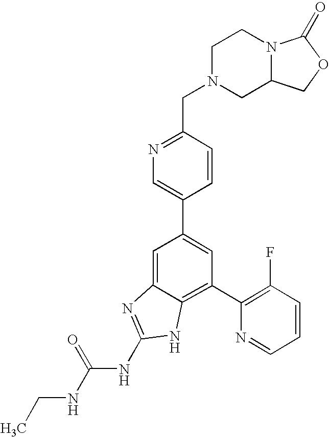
CCNC(NC1=NC2=CC(C3=CN=C(CN4CC5N(CC4)C(=O)OC5)C=C3)=CC(C3=C(F)C=CC=N3)=C2N1)=O
